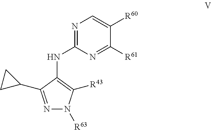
C1(NC2=NC=C([R60])C([R61])=N2)=C([R43])N([R63])N=C1C1CC1
